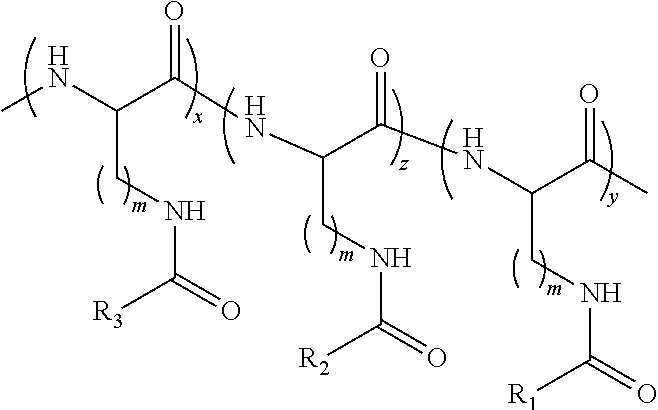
CNC(C(NC(C(NC(CNC(=O)[R1])C(C)=O)=O)CNC(=O)[R2])=O)CNC(=O)[R3]
